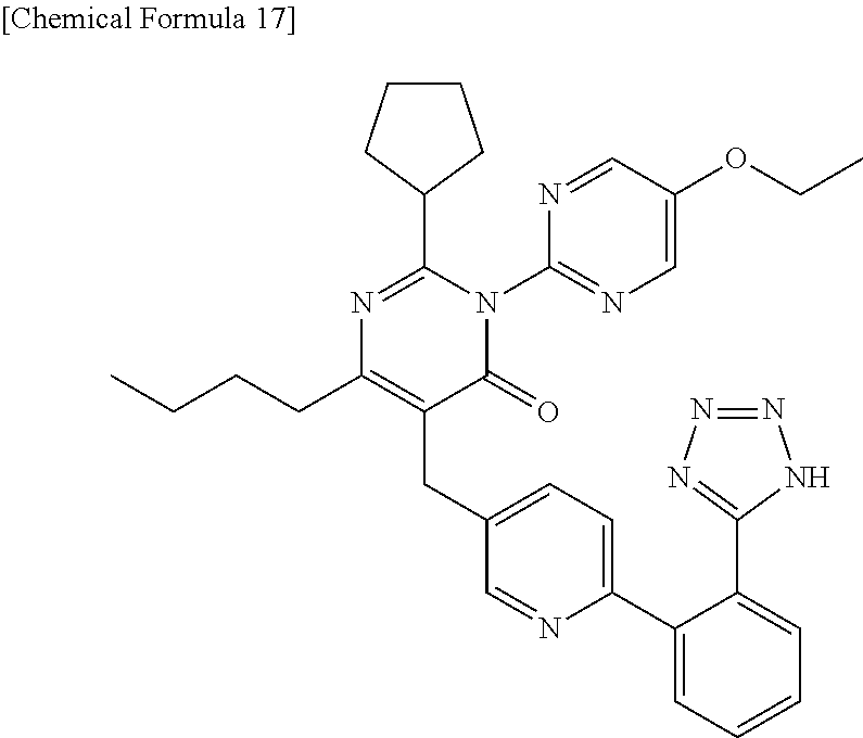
N1=C(C2CCCC2)N(C2=NC=C(OCC)C=N2)C(=O)C(CC2=CC=C(C3=CC=CC=C3C3=NN=NN3)N=C2)=C1CCCC
